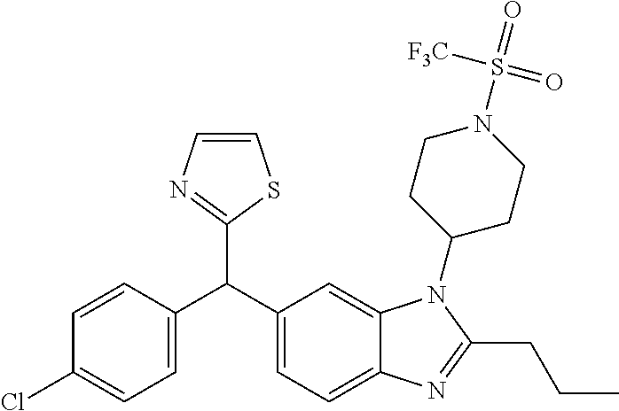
C1(Cl)=CC=C(C(C2=CC=C3C(=C2)N(C2CCN(S(=O)([F3C])=O)CC2)C(CCC)=N3)C2=NC=CS2)C=C1
